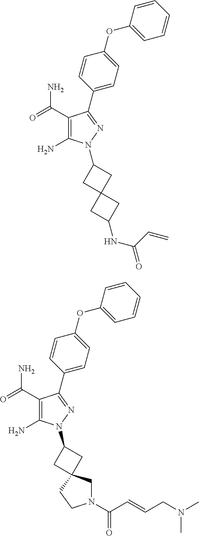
C1(C(=O)N)=C(N)N(C2CC3(C2)CC(NC(=O)C=C)C3)N=C1C1=CC=C(OC2=CC=CC=C2)C=C1.C1(C(=O)N)=C(N)N(C2CC3(C2)CN(C(=O)C=CCN(C)C)CC3)N=C1C1=CC=C(OC2=CC=CC=C2)C=C1
